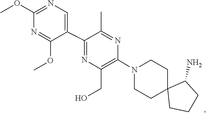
C1C2(CCCC2N)CCN(C2=C(CO)N=C(C3=CN=C(OC)N=C3OC)C(C)=N2)C1
